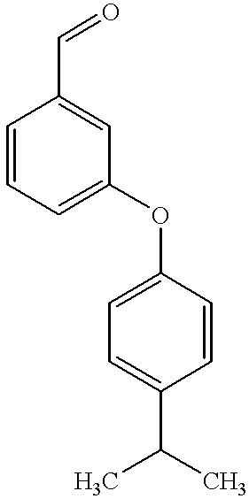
C1=CC=C(OC2=CC=C(C(C)C)C=C2)C=C1C=O
